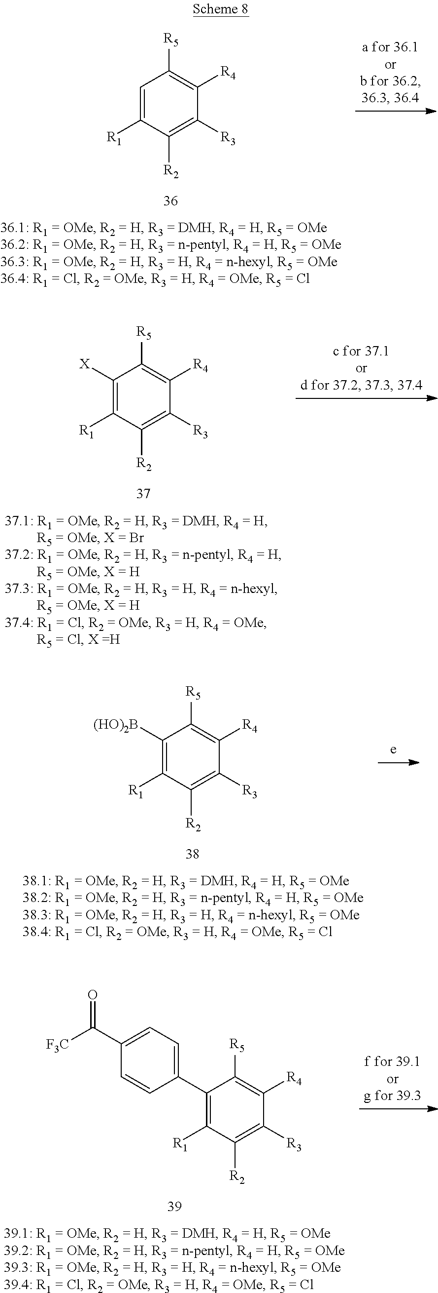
C1=C([R1])C([R2])=C([R3])C([R4])=C1[R5].C1([X])=C([R1])C([R2])=C([R3])C([R4])=C1[R5].C1([(HO)2B])=C([R1])C([R2])=C([R3])C([R4])=C1[R5].C1(C2=CC=C(C([F3C])=O)C=C2)=C([R1])C([R2])=C([R3])C([R4])=C1[R5]
